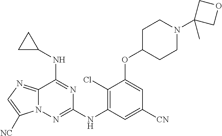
C12=NC=C([NC])N1N=C(NC1=C(Cl)C(OC3CCN(C4(C)COC4)CC3)=CC([CN])=C1)N=C2NC1CC1
